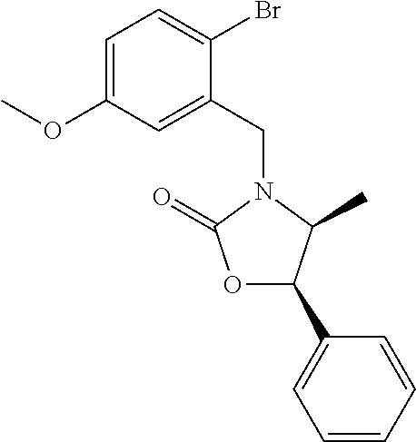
C1=C(OC)C=C(CN2C(C)C(C3=CC=CC=C3)OC2=O)C(Br)=C1
